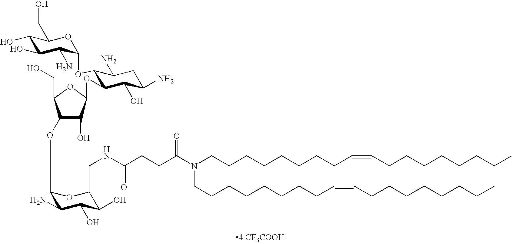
C1(OC2C(N)C(O)C(O)C(CNC(CCC(N(CCCCCCCCC=CCCCCCCCC)CCCCCCCCC=CCCCCCCCC)=O)=O)O2)C(CO)OC(OC2C(OC3C(N)C(O)C(O)C(CO)O3)C(N)CC(N)C2O)C1O
